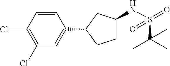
C1=CC(Cl)=C(Cl)C=C1C1CCC(NS(=O)(C(C)(C)C)=O)C1
